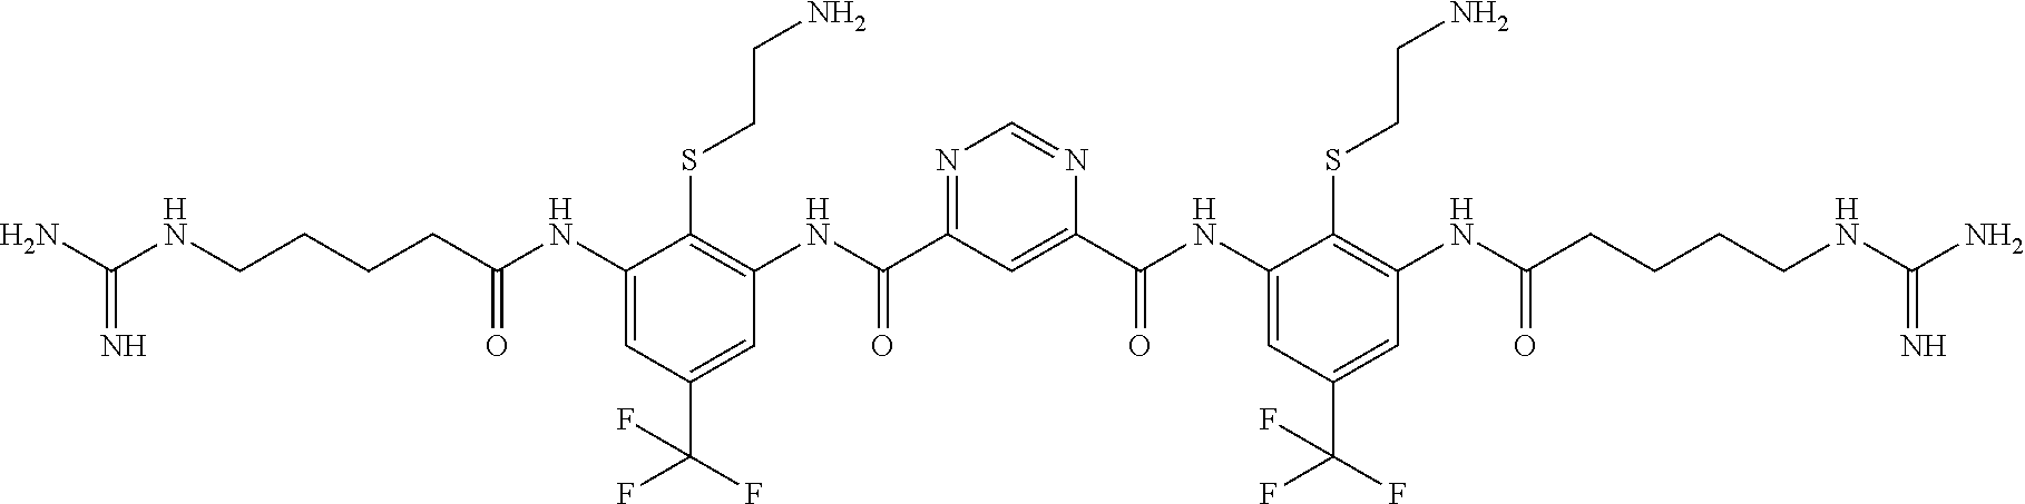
C(NCCCCC(NC1=CC(C(F)(F)F)=CC(NC(C2=NC=NC(C(NC3=CC(C(F)(F)F)=CC(NC(=O)CCCCNC(N)=N)=C3SCCN)=O)=C2)=O)=C1SCCN)=O)(N)=N
